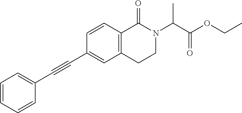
C1=CC=CC(C#CC2=CC3=C(C=C2)C(=O)N(C(C(OCC)=O)C)CC3)=C1
